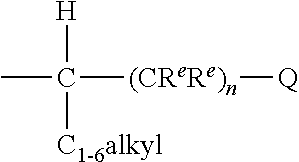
CC([(CReRe)n][Q])([H])[C1-6alkyl]
